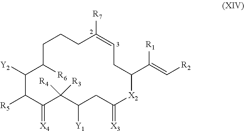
C1CC([R6])C([Y2])C([R5])C(=[X4])C([R4])([R3])C([Y1])CC(=[X3])[X2]C(C(=C[R2])[R1])CC=C([R7])C1
